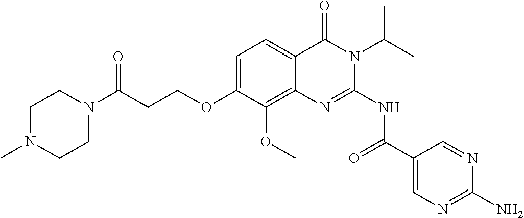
C1=C(OCCC(=O)N2CCN(C)CC2)C(OC)=C2C(=C1)C(=O)N(C(C)C)C(NC(=O)C1=CN=C(N)N=C1)=N2
